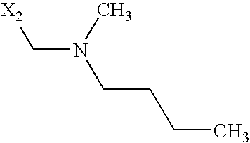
[X2]CN(CCCC)C
